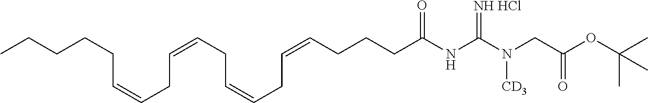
CCCCCC=CCC=CCC=CCC=CCCCC(NC(N(CC(OC(C)(C)C)=O)[CD3])=[NH HCl])=O
